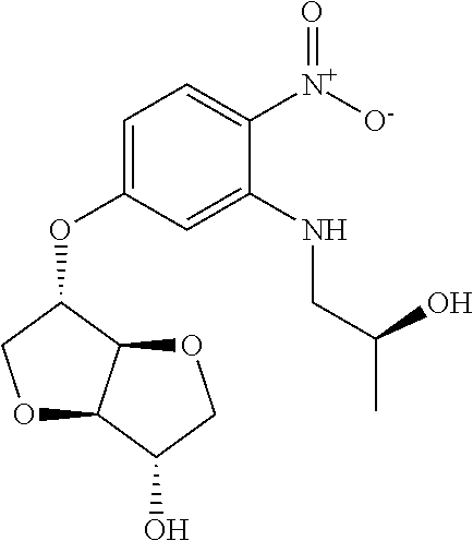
C1=C(OC2COC3C2OCC3O)C=C(NCC(C)O)C([N+]([O-])=O)=C1
